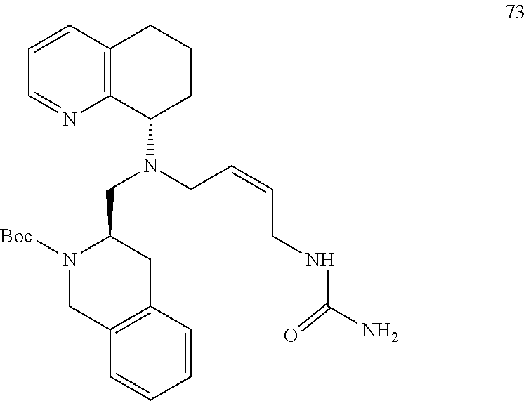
C12=C(C=CC=N1)CCCC2N(CC=CCNC(N)=O)CC1N([Boc])CC2=C(C1)C=CC=C2
